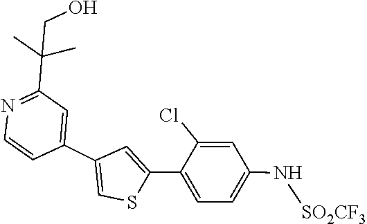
C1(Cl)=CC(N[SO2CF3])=CC=C1C1=CC(C2=CC(C(C)(CO)C)=NC=C2)=CS1
